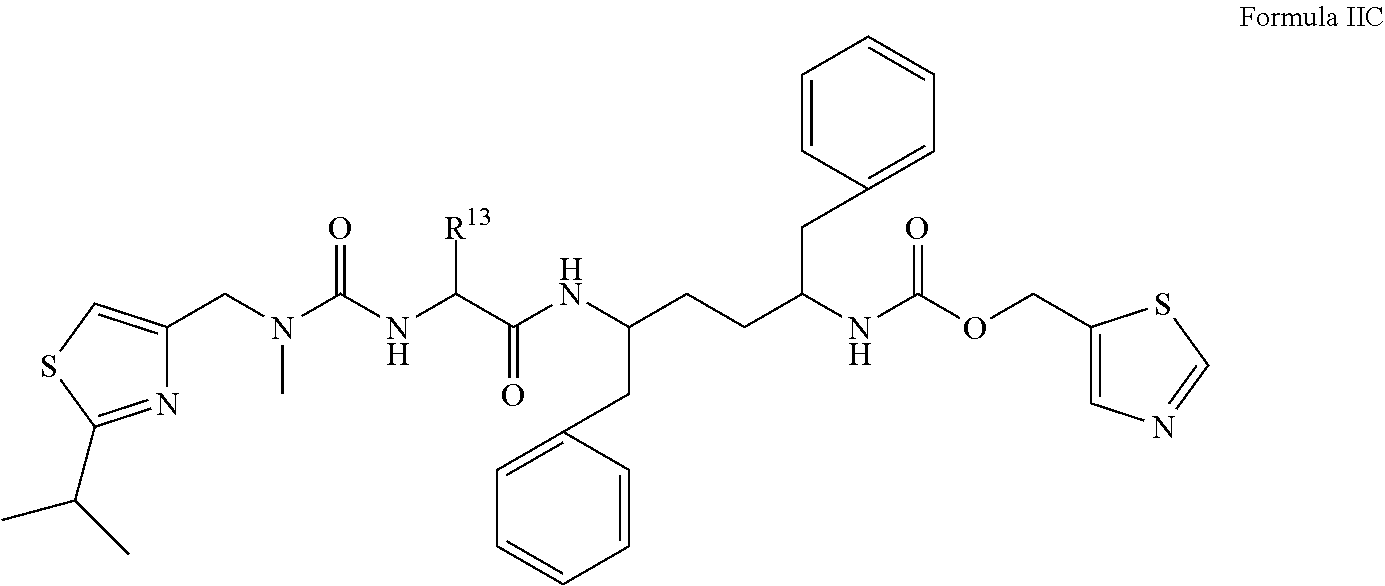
C(N(C(NC(C(NC(CCC(NC(OCC1=CN=CS1)=O)CC1=CC=CC=C1)CC1=CC=CC=C1)=O)[R13])=O)C)C1=CSC(C(C)C)=N1
